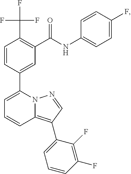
C1=C(F)C=CC(NC(C2=C(C(F)(F)F)C=CC(C3=CC=CC4=C(C5=CC=CC(F)=C5F)C=NN34)=C2)=O)=C1
